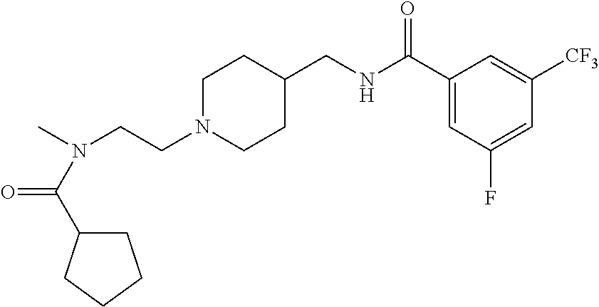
C(CN1CCC(CNC(C2=CC(F)=CC([CF3])=C2)=O)CC1)N(C)C(=O)C1CCCC1
